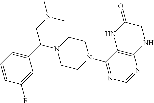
C1CN(C2=NC=NC3=C2NC(=O)CN3)CCN1C(CN(C)C)C1=CC=CC(F)=C1
